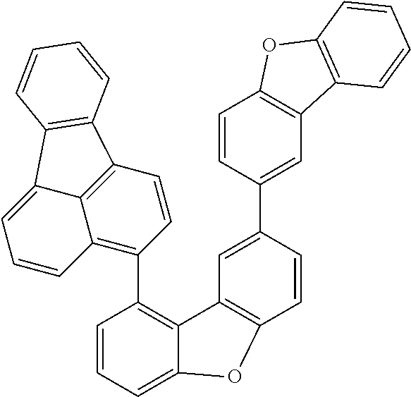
C1=CC=C2C(=C1C1=C3C4=C(C=C1)C1=C(C4=CC=C3)C=CC=C1)C1=C(C=CC(C3=CC4=C(C=C3)OC3=C4C=CC=C3)=C1)O2
